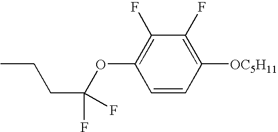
C1=CC([OC5H11])=C(F)C(F)=C1OC(CCC)(F)F
